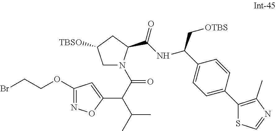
C1N(C(C(C(C)C)C2=CC(OCCBr)=NO2)=O)C(C(NC(C2=CC=C(C3=C(C)N=CS3)C=C2)C[OTBS])=O)CC1[TBSO]
